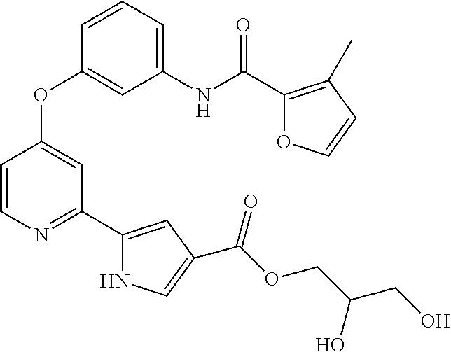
C1(NC(C2=C(C)C=CO2)=O)=CC=CC(OC2=CC(C3=CC(C(OCC(O)CO)=O)=CN3)=NC=C2)=C1
